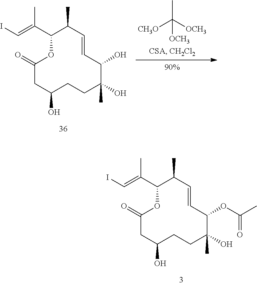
C1C(O)CCC(C)(O)C(O)C=CC(C)C(C(C)=CI)OC1=O.CC([OCH3])([CH3O])[OCH3].C1C(O)CCC(C)(O)C(OC(C)=O)C=CC(C)C(C(C)=CI)OC1=O
